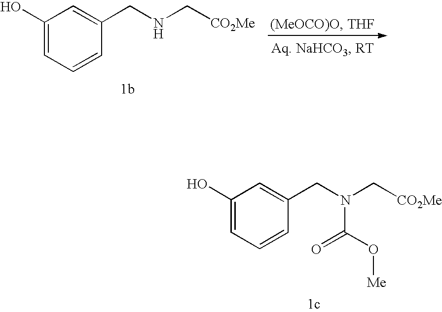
C1(O)=CC=CC(CN(C[CO2Me])C(=O)O[Me])=C1.C1(O)=CC=CC(CNC[CO2Me])=C1
